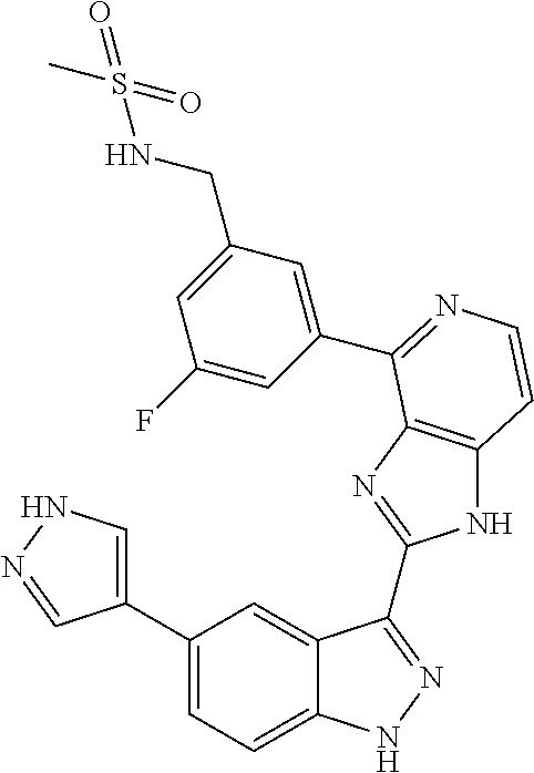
C1(C2=CNN=C2)=CC=C2C(=C1)C(C1=NC3=C(N1)C=CN=C3C1=CC(CNS(=O)(C)=O)=CC(F)=C1)=NN2
